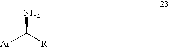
C(N)([R])[Ar]
